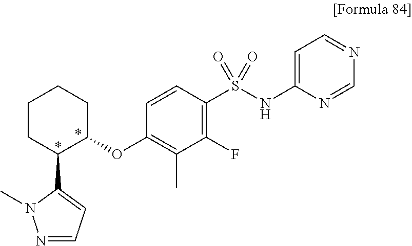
C1CC(C2=CC=NN2C)C(OC2=C(C)C(F)=C(S(NC3=CC=NC=N3)(=O)=O)C=C2)CC1
